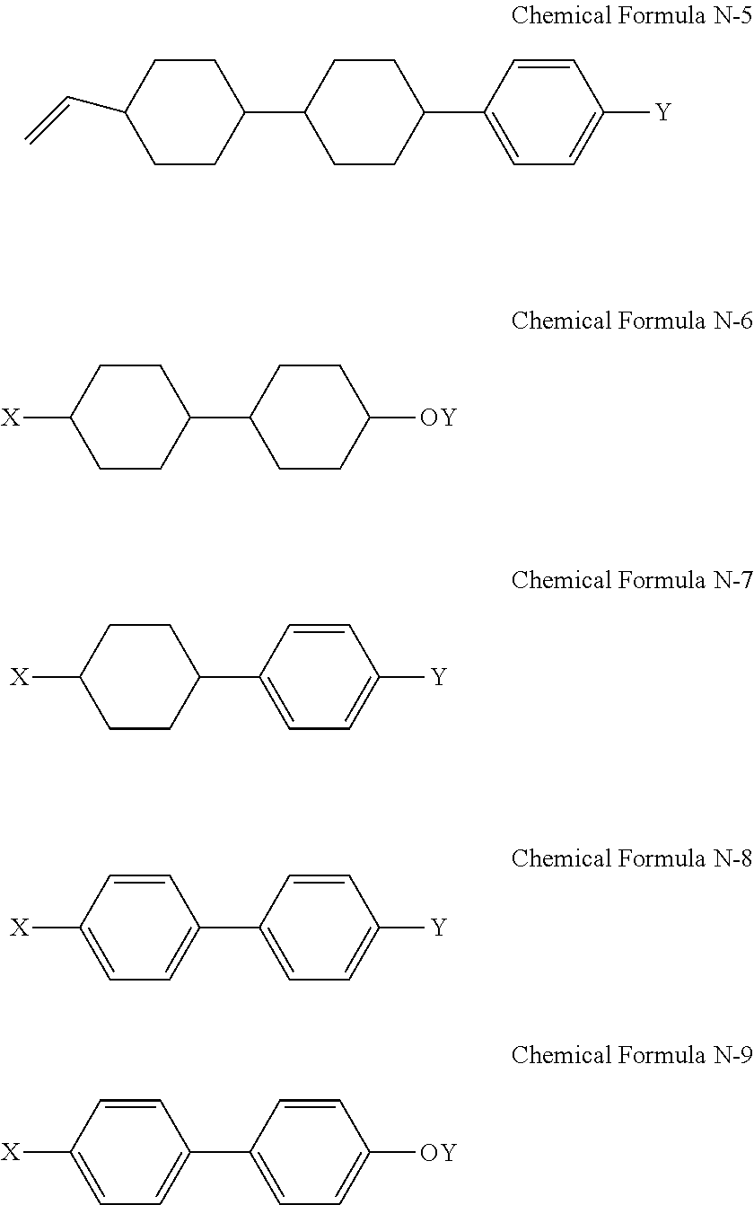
C1CC([X])CCC1C1CCC([OY])CC1.C1CC([X])CCC1C1=CC=C([Y])C=C1.C1=CC([X])=CC=C1C1=CC=C([Y])C=C1.C1=CC([X])=CC=C1C1=CC=C([OY])C=C1.C1CC(C2CCC(C=C)CC2)CCC1C1=CC=C([Y])C=C1
